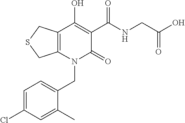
C(N1C(=O)C(C(NCC(O)=O)=O)=C(O)C2=C1CSC2)C1=CC=C(Cl)C=C1C
